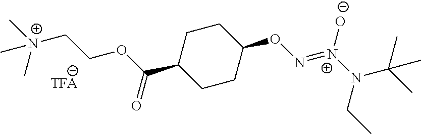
C1CC(ON=[N+]([O-])N(C(C)(C)C)CC)CCC1C(=O)OCC[N+](C)(C)C
